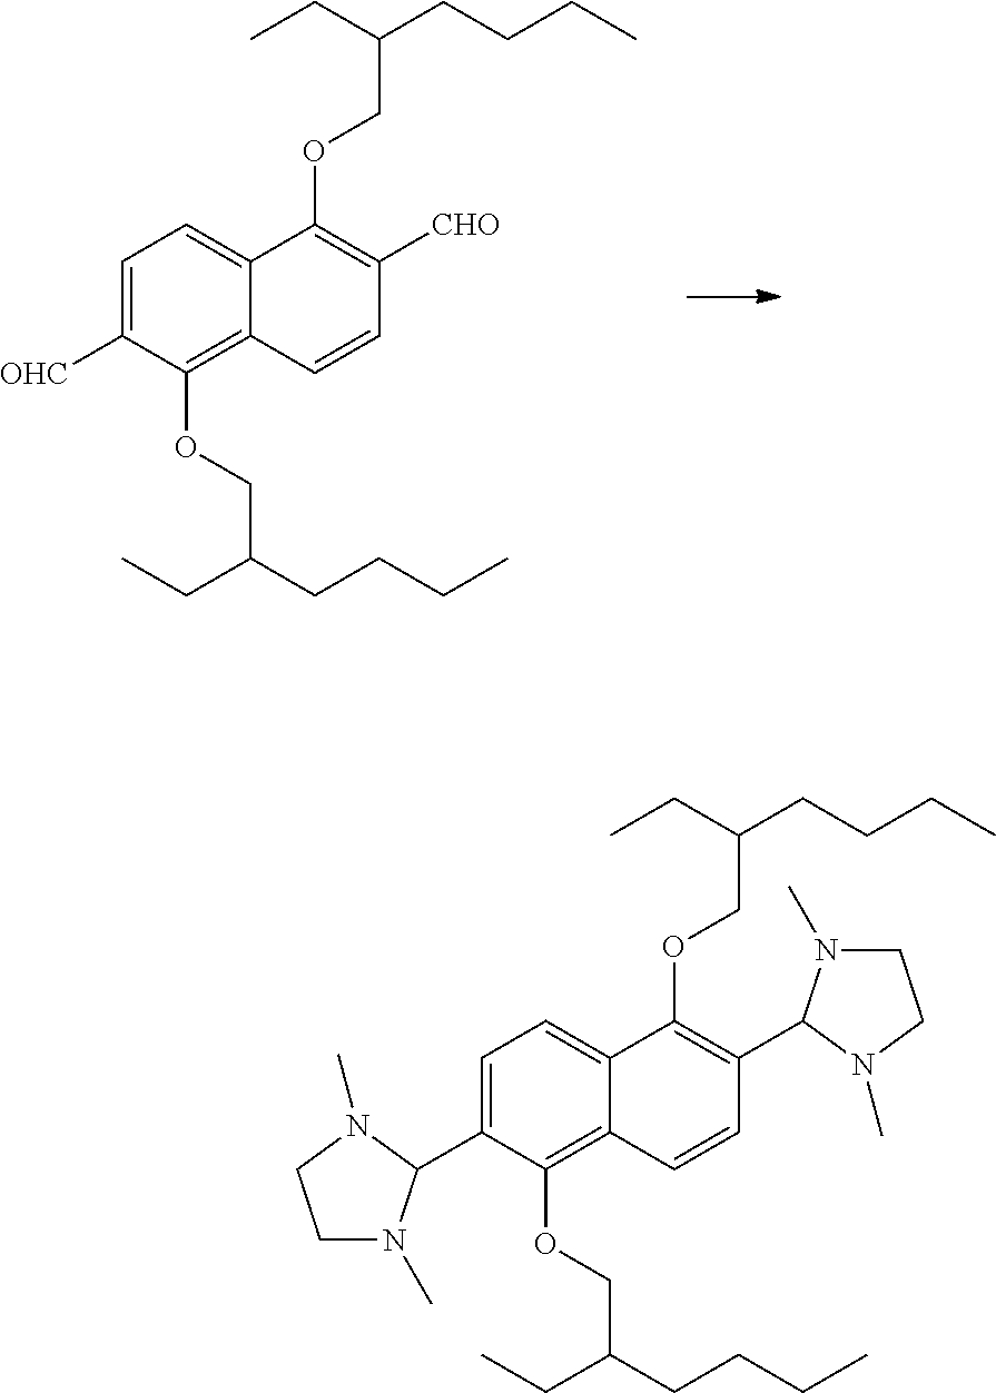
C1=C([OHC])C(OCC(CCCC)CC)=C2C(=C1)C(OCC(CC)CCCC)=C([CHO])C=C2.C1=C(C2N(C)CCN2C)C(OCC(CCCC)CC)=C2C(=C1)C(OCC(CC)CCCC)=C(C1N(C)CCN1C)C=C2
